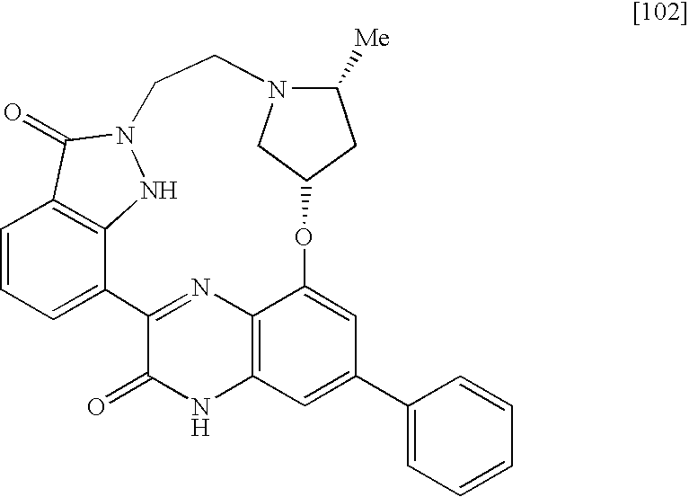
C1=CC=C2C3=C1C(=O)N(N3)CCN1C([Me])CC(OC3=CC(C4=CC=CC=C4)=CC4=C3N=C2C(=O)N4)C1
